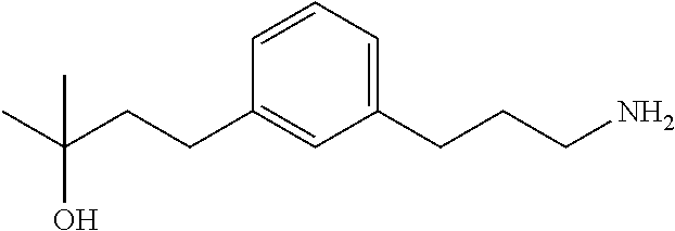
CC(CCC1=CC(CCCN)=CC=C1)(C)O
